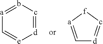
b1=[a]C=[e][d]=c-1.C1=[a][f]c=[d]1
